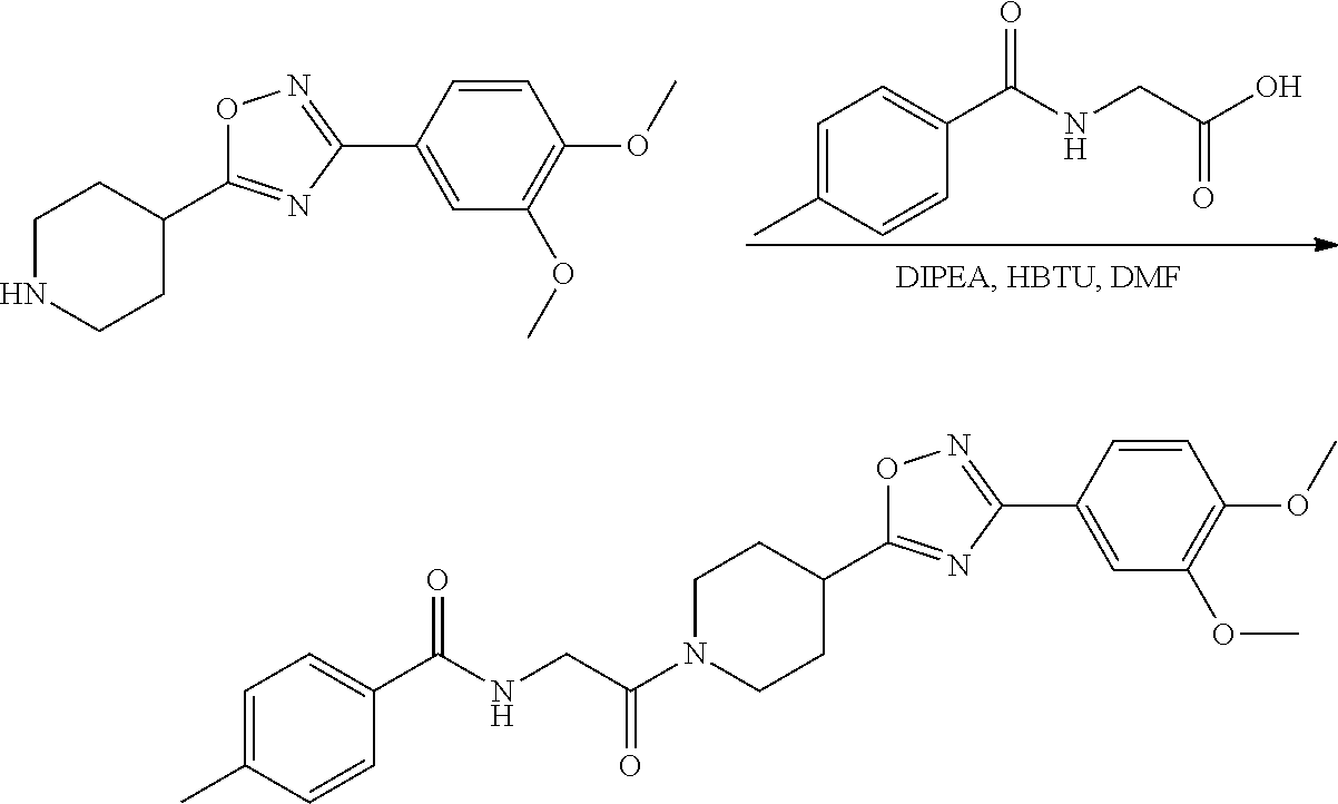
C1NCCC(C2=NC(C3=CC(OC)=C(OC)C=C3)=NO2)C1.C1=C(C)C=CC(C(NCC(O)=O)=O)=C1.C1=C(C)C=CC(C(NCC(N2CCC(C3=NC(C4=CC(OC)=C(OC)C=C4)=NO3)CC2)=O)=O)=C1
